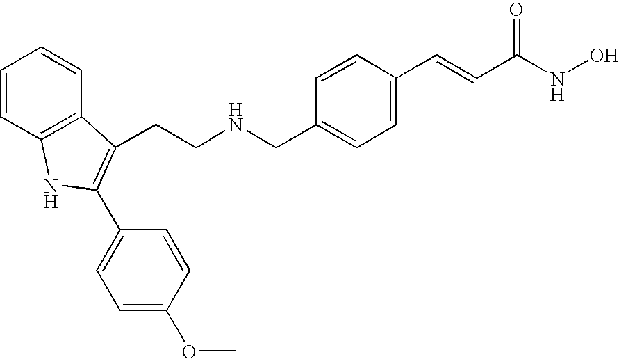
C(CNCC1=CC=C(C=CC(NO)=O)C=C1)C1=C(C2=CC=C(OC)C=C2)NC2=C1C=CC=C2
